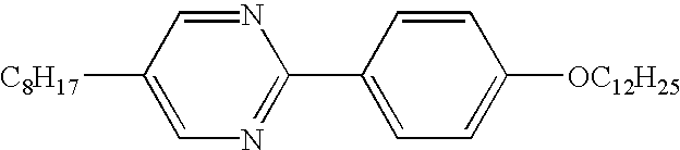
C1([C8H17])=CN=C(C2=CC=C([OC12H25])C=C2)N=C1
